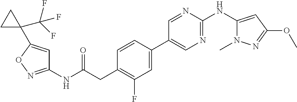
C1(NC(=O)CC2=C(F)C=C(C3=CN=C(NC4=CC(OC)=NN4C)N=C3)C=C2)=NOC(C2(C(F)(F)F)CC2)=C1
